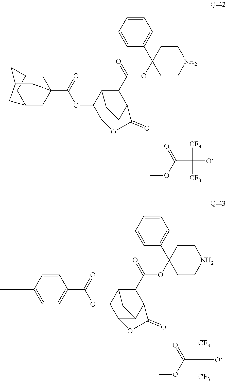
C(C([O-])([CF3])[CF3])(OC)=O.C1CNCCC1(C1=CC=CC=C1)OC(C1C2C(OC(C34CC5CC(C3)CC(C5)C4)=O)C3C(C1C(=O)O3)C2)=O.C(C([O-])([CF3])[CF3])(OC)=O.C1CNCCC1(C1=CC=CC=C1)OC(C1C2C(OC(C3=CC=C(C(C)(C)C)C=C3)=O)C3C(C1C(=O)O3)C2)=O
